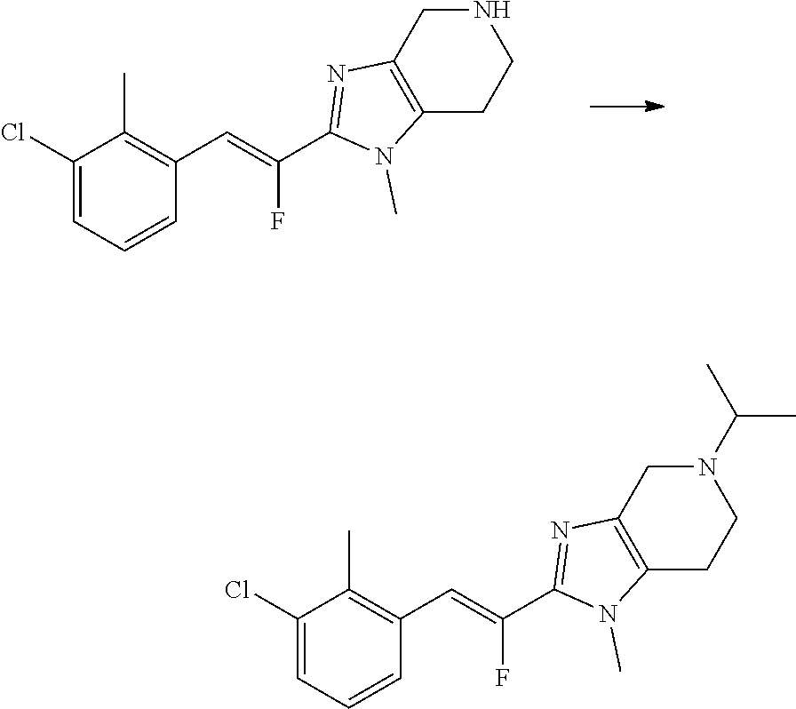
C1(Cl)=CC=CC(C=C(F)C2=NC3=C(N2C)CCNC3)=C1C.C1(Cl)=CC=CC(C=C(F)C2=NC3=C(N2C)CCN(C(C)C)C3)=C1C
